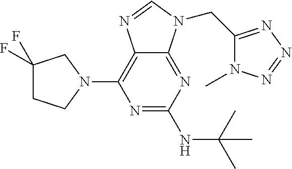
N1=C(NC(C)(C)C)N=C2C(=C1N1CC(F)(F)CC1)N=CN2CC1=NN=NN1C
